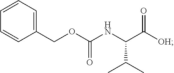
C1=CC=C(COC(NC(C([OH])=O)C(C)C)=O)C=C1
